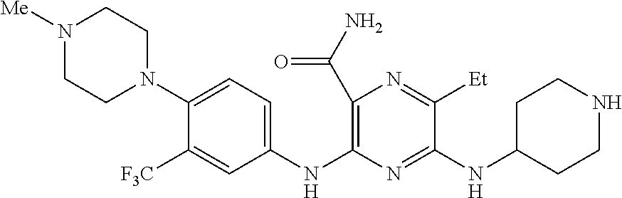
C1(C(N)=O)=C(NC2=CC=C(N3CCN([Me])CC3)C([F3C])=C2)N=C(NC2CCNCC2)C([Et])=N1
